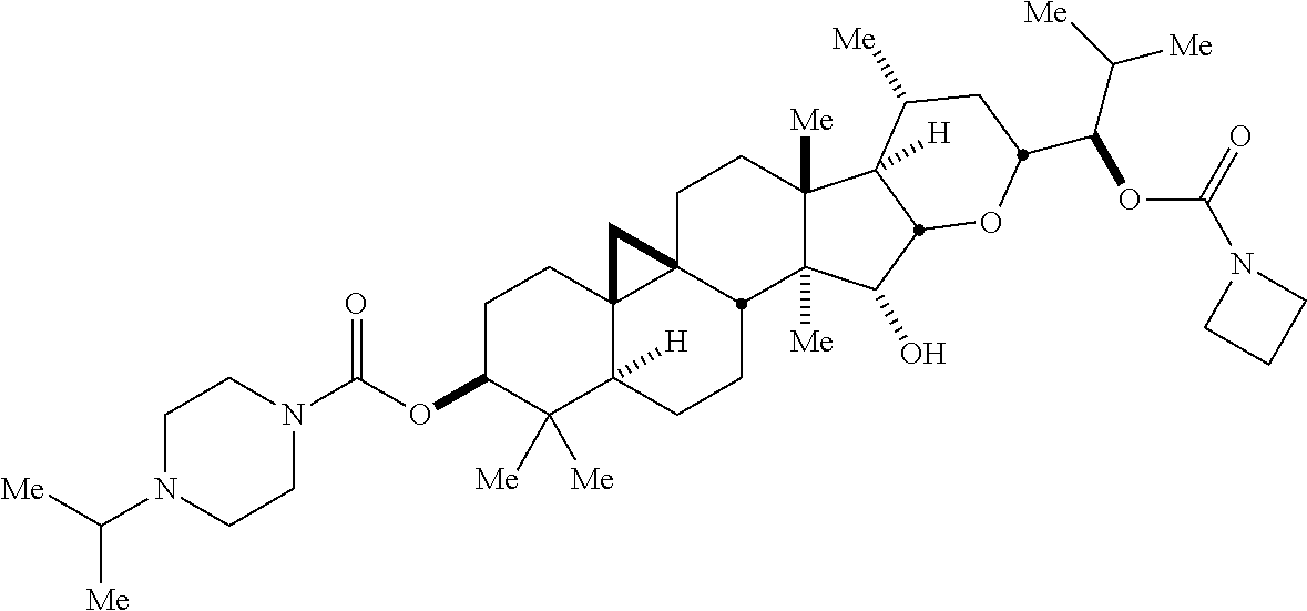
C1C23C4(C([H])(CCC2C2([Me])C([Me])(C1)C1([H])C([Me])CC(C(OC(=O)N5CCC5)C([Me])[Me])OC1C2O)C([Me])([Me])C(OC(=O)N1CCN(C([Me])[Me])CC1)CC4)C3
